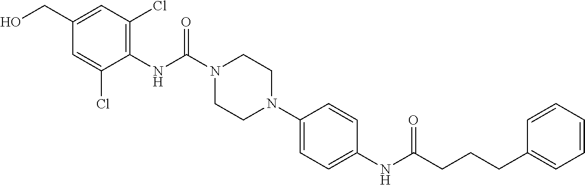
C1(NC(N2CCN(C3=CC=C(NC(CCCC4=CC=CC=C4)=O)C=C3)CC2)=O)=C(Cl)C=C(CO)C=C1Cl
